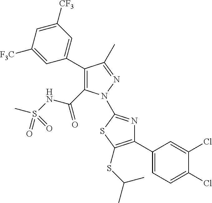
C1(C2=CC([CF3])=CC([F3C])=C2)=C(C(=O)NS(C)(=O)=O)N(C2=NC(C3=CC=C(Cl)C(Cl)=C3)=C(SC(C)C)S2)N=C1C
